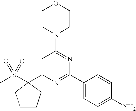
C1CN(C2=NC(C3=CC=C(N)C=C3)=NC(C3(S(=O)(=O)C)CCCC3)=C2)CCO1
